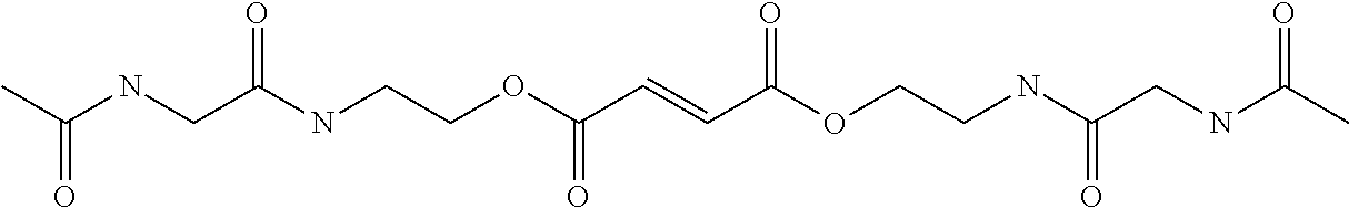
CC(NCC(NCCOC(C=CC(OCCNC(CNC(C)=O)=O)=O)=O)=O)=O
